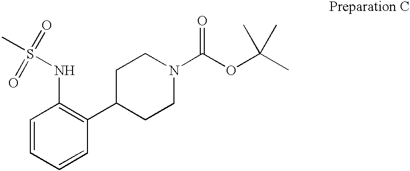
C1=CC=CC(C2CCN(C(OC(C)(C)C)=O)CC2)=C1NS(C)(=O)=O
